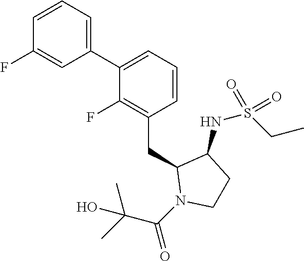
C1(C2=CC=CC(CC3N(C(=O)C(C)(C)O)CCC3NS(CC)(=O)=O)=C2F)=CC=CC(F)=C1
